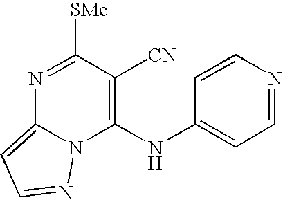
N1=C([SMe])C([CN])=C(NC2=CC=NC=C2)N2C1=CC=N2
